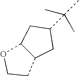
C12C(CC(C(C)(C)C)C1)CCO2
